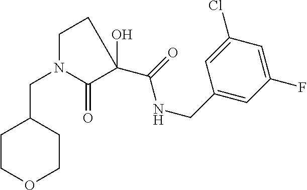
C1COCCC1CN1CCC(C(=O)NCC2=CC(F)=CC(Cl)=C2)(O)C1=O
